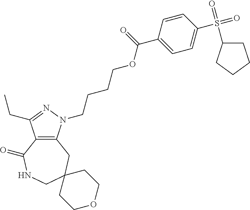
C12=C(CC3(CNC1=O)CCOCC3)N(CCCCOC(C1=CC=C(S(=O)(C3CCCC3)=O)C=C1)=O)N=C2CC
